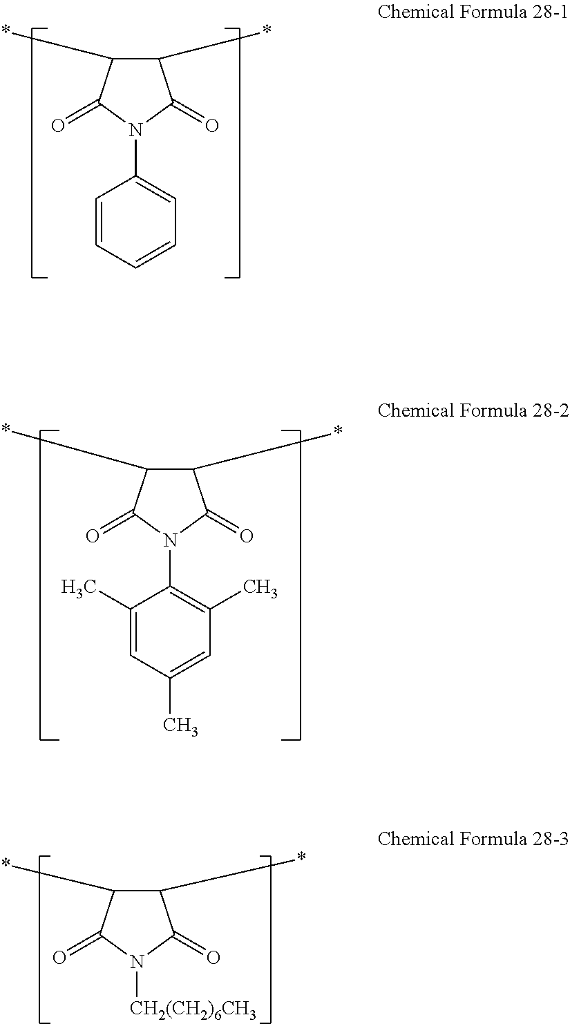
C1(*)C(*)C(=O)N(C2=CC=CC=C2)C1=O.C1(*)C(*)C(=O)N(C2=C(C)C=C(C)C=C2C)C1=O.C1(*)C(*)C(=O)N([CH2(CH2)6CH3])C1=O
